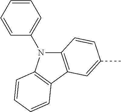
C1=CC=CC(N2C3=C(C4=C2C=CC=C4)C=C(C)C=C3)=C1
